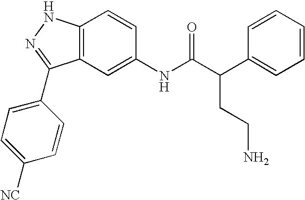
C12=C(C=C(NC(C(C3=CC=CC=C3)CCN)=O)C=C1)C(C1=CC=C([NC])C=C1)=NN2
